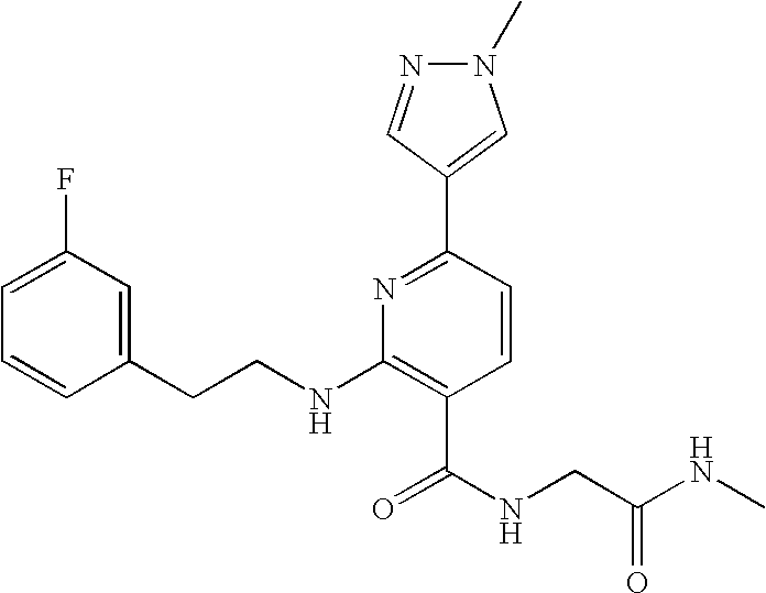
C1=CC(CCNC2=C(C(=O)NCC(=O)NC)C=CC(C3=CN(C)N=C3)=N2)=CC(F)=C1
